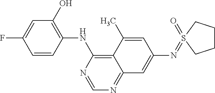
C1=CC(NC2=C3C(=NC=N2)C=C(N=S2(=O)CCCC2)C=C3C)=C(O)C=C1F
